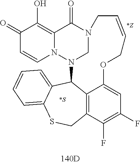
C1(=O)C=CN2C(=C1O)C(=O)N1CN2C2C3=C(C(F)=C(F)C=C3OCC=CC1)CSC1=CC=CC=C12
